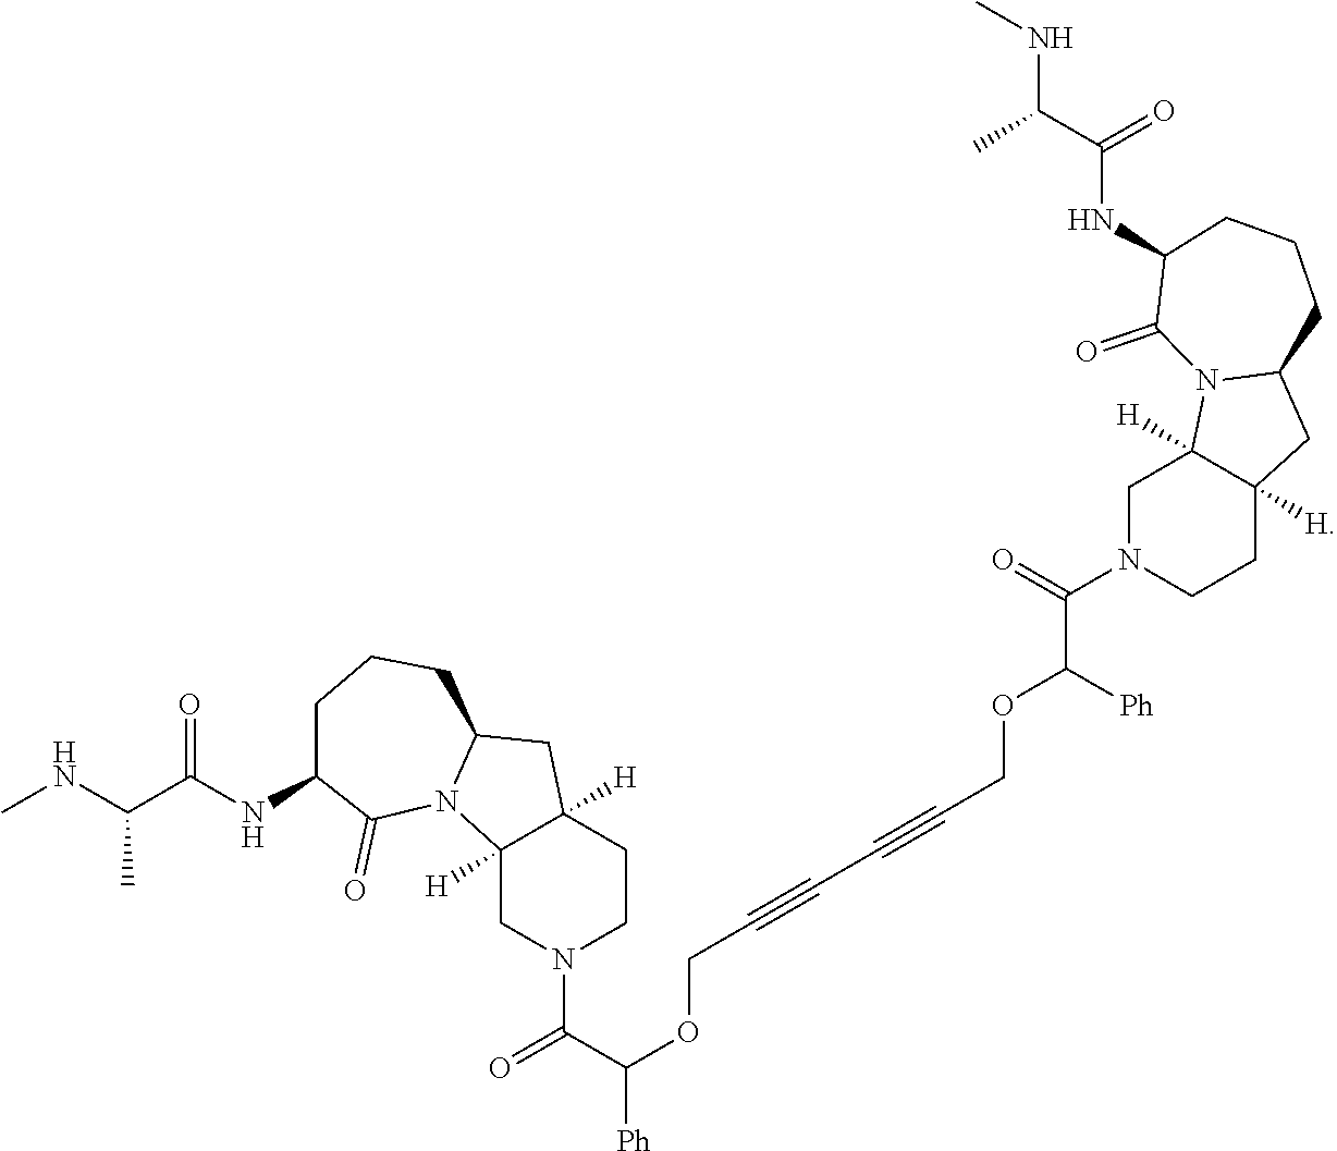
C12([H])CN(C(=O)C([Ph])OCC#CC#CCOC([Ph])C(N3CCC4([H])C([H])(C3)N3C(C4)CCCC(NC(=O)C(NC)C)C3=O)=O)CCC1([H])CC1N2C(=O)C(NC(C(NC)C)=O)CCC1
